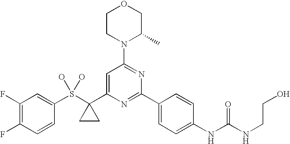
C1(F)=C(F)C=CC(S(C2(C3=CC(N4C(C)COCC4)=NC(C4=CC=C(NC(NCCO)=O)C=C4)=N3)CC2)(O)O)=C1
